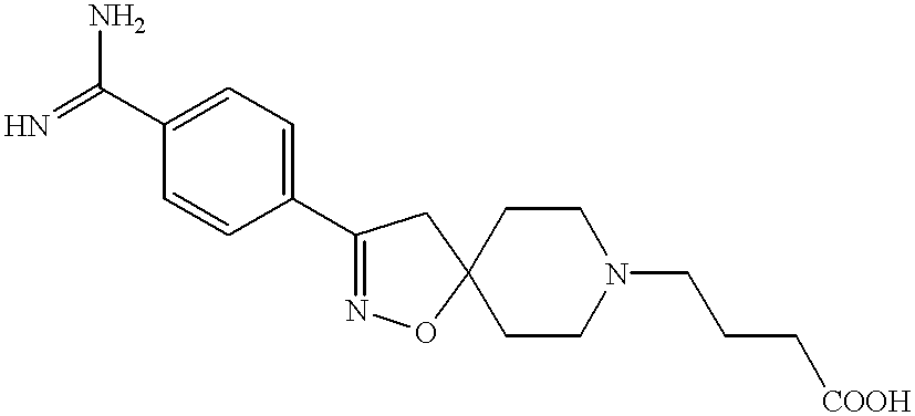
C1(C2=NOC3(C2)CCN(CCC[COOH])CC3)=CC=C(C(=N)N)C=C1
